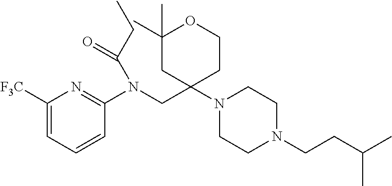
C1([F3C])=CC=CC(N(CC2(N3CCN(CCC(C)C)CC3)CCOC(C)(C)C2)C(CC)=O)=N1
